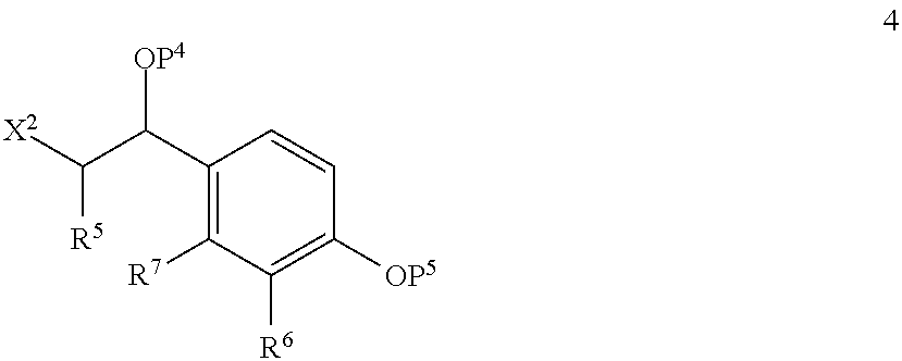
[X2]C(C(C1=C([R7])C([R6])=C([OP5])C=C1)[OP4])[R5]
